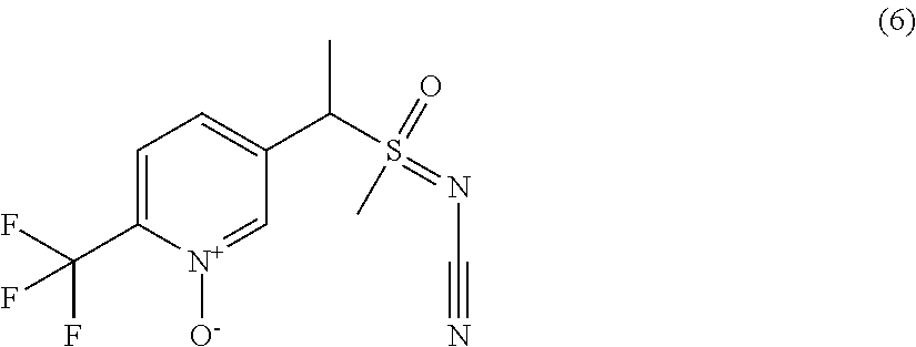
C1=C(C(F)(F)F)[N+]([O-])=CC(C(S(C)(=NC#N)=O)C)=C1
